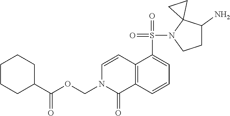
C1C(N)C2(N(S(=O)(=O)C3=CC=CC4=C3C=CN(COC(C3CCCCC3)=O)C4=O)C1)CC2
